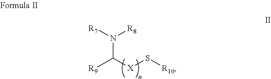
N(C([X]S[R10])[R9])([R8])[R7]
